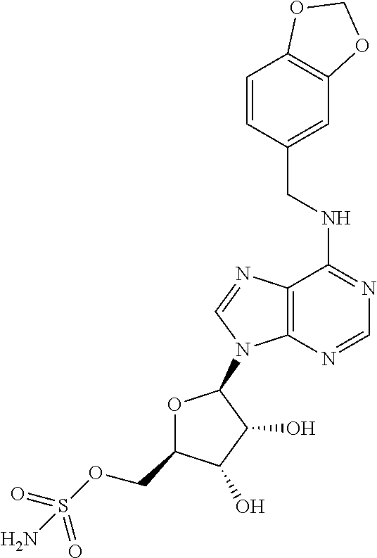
N(C1=NC=NC2=C1N=CN2C1OC(COS(=O)(=O)N)C(O)C1O)CC1=CC2=C(C=C1)OCO2
